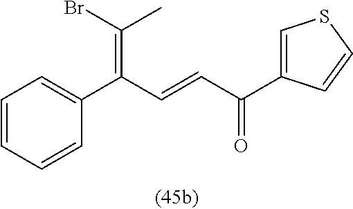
C1=CC=CC(C(C=CC(C2=CSC=C2)=O)=C(Br)C)=C1
